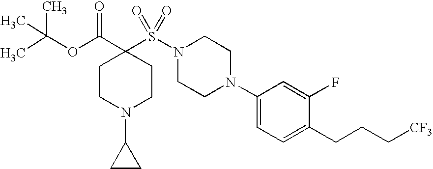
N1(S(C2(C(OC(C)(C)C)=O)CCN(C3CC3)CC2)(=O)=O)CCN(C2=CC=C(CCC[CF3])C(F)=C2)CC1
